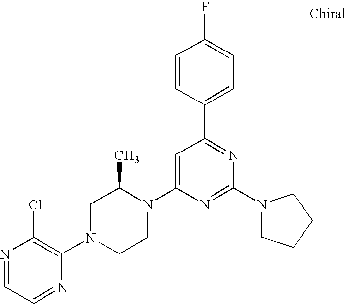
N1=CC=NC(N2CCN(C3=CC(C4=CC=C(F)C=C4)=NC(N4CCCC4)=N3)C(C)C2)=C1Cl
